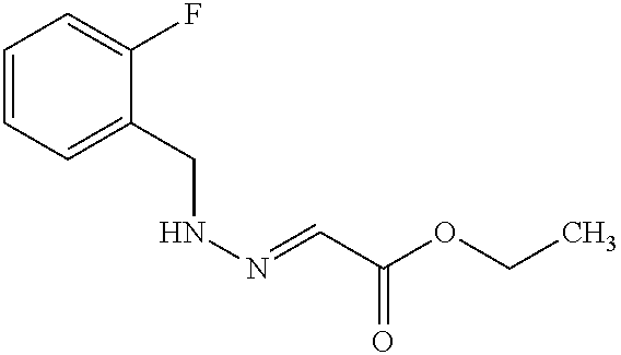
C1=CC=C(CNN=CC(OCC)=O)C(F)=C1
